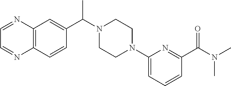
C12=C(C=CC(C(N3CCN(C4=CC=CC(C(N(C)C)=O)=N4)CC3)C)=C1)N=CC=N2
